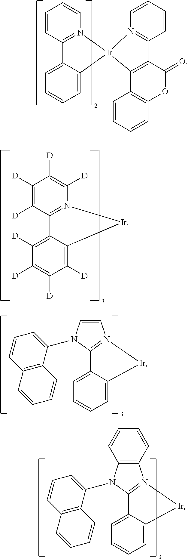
C1([D])=C([D])C2=N(C([D])=C1[D])[Ir]C1=C([D])C([D])=C([D])C([D])=C21.C1=CN(C2=CC=CC3=C2C=CC=C3)C2=N1[Ir]C1=CC=CC=C21.C12=C(N(C3=CC=CC4=C3C=CC=C4)C3=N1[Ir]C1=CC=CC=C31)C=CC=C2.C1=CC2=N(C=C1)[Ir]1(C3=CC=CC=C23)N2=C(C=CC=C2)C2=C1C1=C(OC2=O)C=CC=C1
